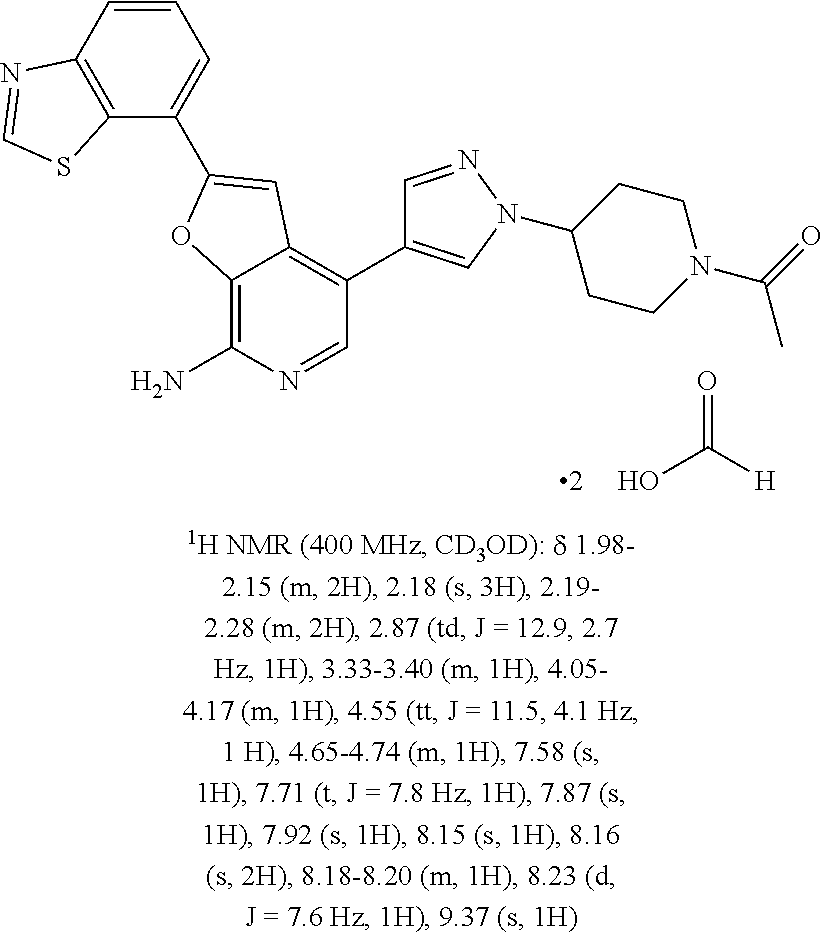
C1(C2=CC3=C(C4=CN(C5CCN(C(C)=O)CC5)N=C4)C=NC(N)=C3O2)=CC=CC2=C1SC=N2.OC([H])=O
